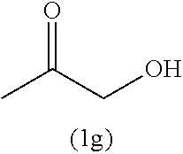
CC(CO)=O
